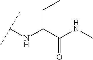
C(C(C(NC)=O)NC(C)C)C
